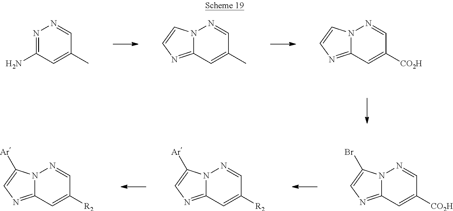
N12C(=NC=C1)C=C(C)C=N2.N12C(=NC=C1)C=C([CO2H])C=N2.N1=C(N)C=C(C)C=N1.N12C(=NC=C1Br)C=C([CO2H])C=N2.N12C(=NC=C1[Ar])C=C([R2])C=N2.N12C(=NC=C1[Ar])C=C([R2])C=N2
